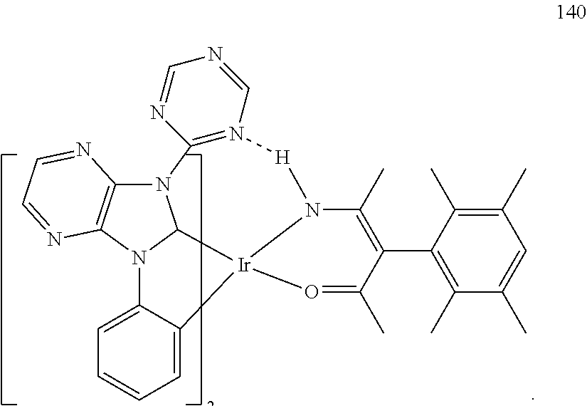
N12C3=C(N4C1[Ir]1(C5=CC=CC=C45)N([H]N4=C2N=CN=C4)C(C)=C(C2=C(C)C(C)=CC(C)=C2C)C(C)=O1)N=CC=N3
